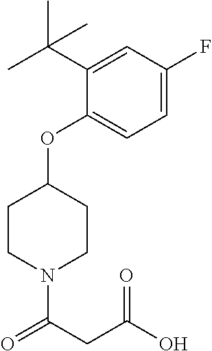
C1(OC2CCN(C(CC(O)=O)=O)CC2)=CC=C(F)C=C1C(C)(C)C
